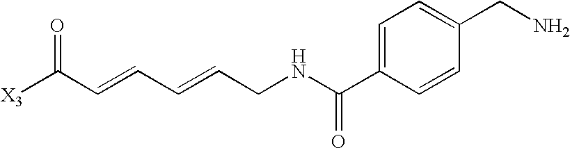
C1=CC(C(NCC=CC=CC([X3])=O)=O)=CC=C1CN
